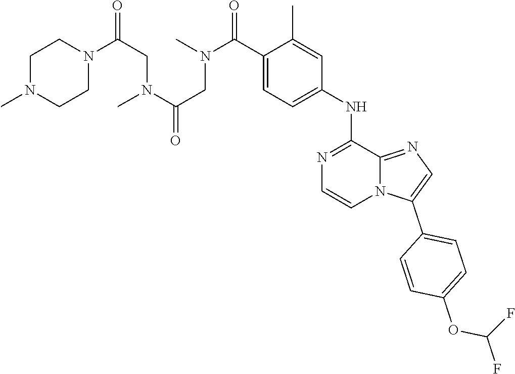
C(OC1=CC=C(C2=CN=C3N2C=CN=C3NC2=CC=C(C(N(C)CC(=O)N(CC(=O)N3CCN(C)CC3)C)=O)C(C)=C2)C=C1)(F)F
